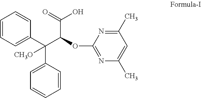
C1(C)=NC(OC(C(C2=CC=CC=C2)(C2=CC=CC=C2)[CH3O])C(=O)O)=NC(C)=C1
